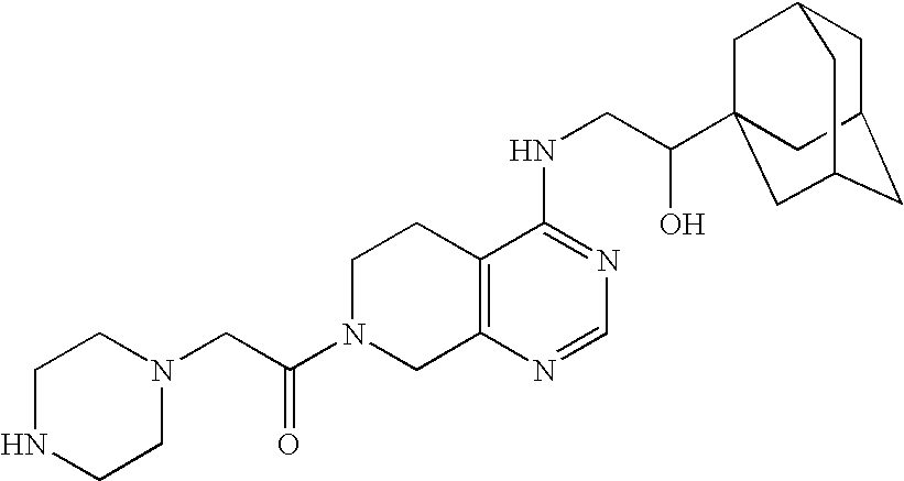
N1(CC(N2CC3=C(CC2)C(NCC(O)C24CC5CC(CC(C2)C5)C4)=NC=N3)=O)CCNCC1
